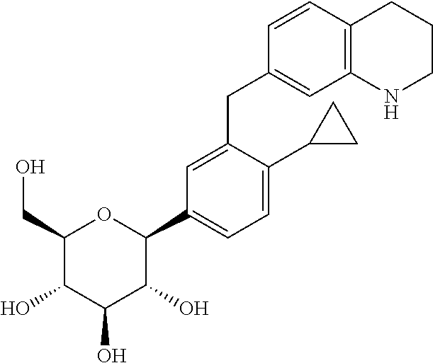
C1(CO)C(O)C(O)C(O)C(C2=CC=C(C3CC3)C(CC3=CC4=C(C=C3)CCCN4)=C2)O1
